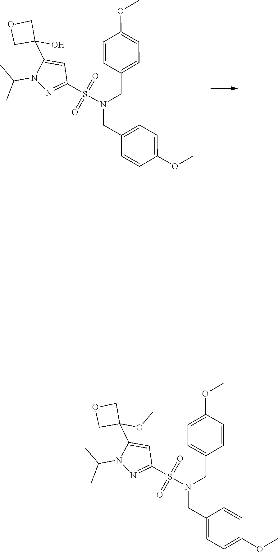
C1(C2(O)COC2)=CC(S(N(CC2=CC=C(OC)C=C2)CC2=CC=C(OC)C=C2)(=O)=O)=NN1C(C)C.S(N(CC1=CC=C(OC)C=C1)CC1=CC=C(OC)C=C1)(=O)(=O)C1=NN(C(C)C)C(C2(OC)COC2)=C1
